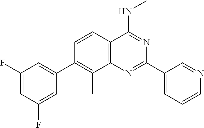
C1(C2=CC(F)=CC(F)=C2)=C(C)C2=C(C=C1)C(NC)=NC(C1=CC=CN=C1)=N2
